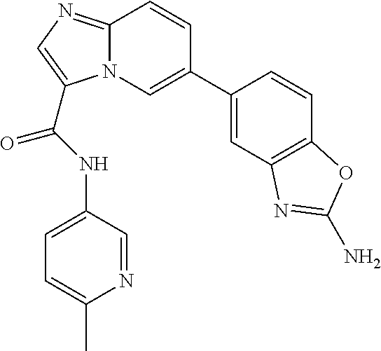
N12C(=NC=C1C(=O)NC1=CC=C(C)N=C1)C=CC(C1=CC3=C(C=C1)OC(N)=N3)=C2
